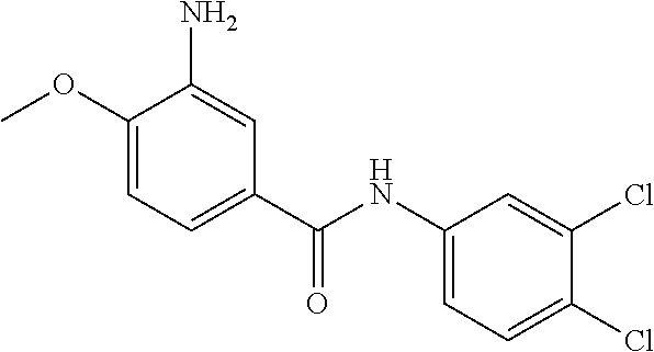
C1(OC)=CC=C(C(=O)NC2=CC=C(Cl)C(Cl)=C2)C=C1N
